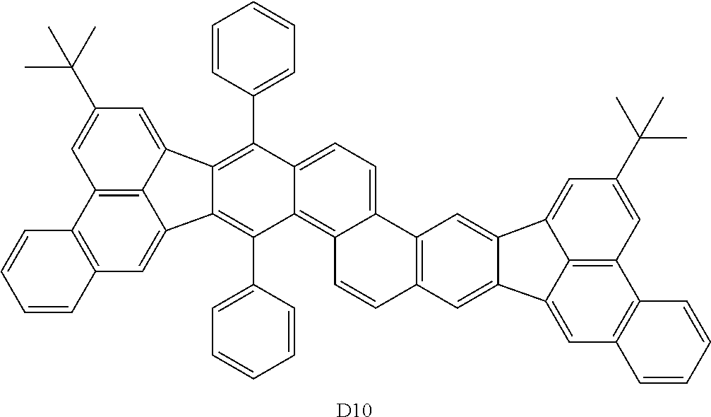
C12=C(C=C3C4=C1C=C(C(C)(C)C)C=C4C1=C(C4=CC=CC=C4)C4=CC=C5C6=C(C=C7C(=C6)C6=CC(C(C)(C)C)=CC8=C6C7=CC6=C8C=CC=C6)C=CC5=C4C(C4=CC=CC=C4)=C31)C=CC=C2.[D10]
